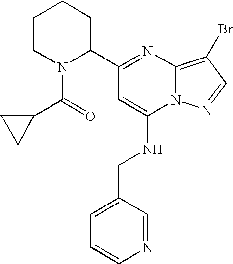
C1(C2=NC3=C(Br)C=NN3C(NCC3=CC=CN=C3)=C2)CCCCN1C(=O)C1CC1
